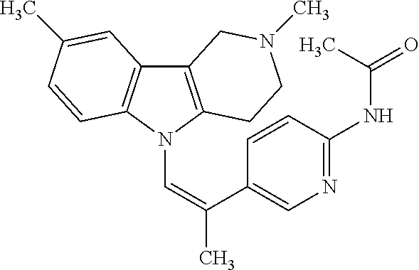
C12=C(N(C=C(C)C3=CN=C(NC(=O)C)C=C3)C3=C1C=C(C)C=C3)CCN(C)C2
